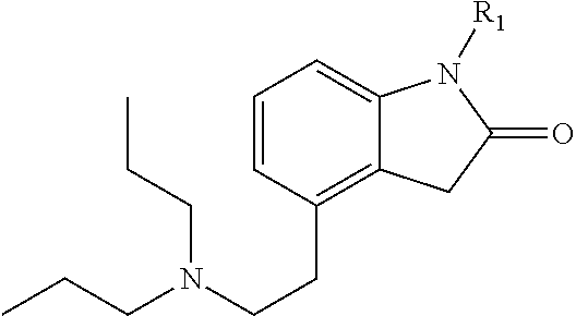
C1=CC(CCN(CCC)CCC)=C2C(=C1)N([R1])C(=O)C2
